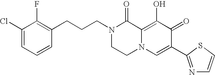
C1(Cl)=CC=CC(CCCN2CCN3C(=C(O)C(=O)C(C4=NC=CS4)=C3)C2=O)=C1F
